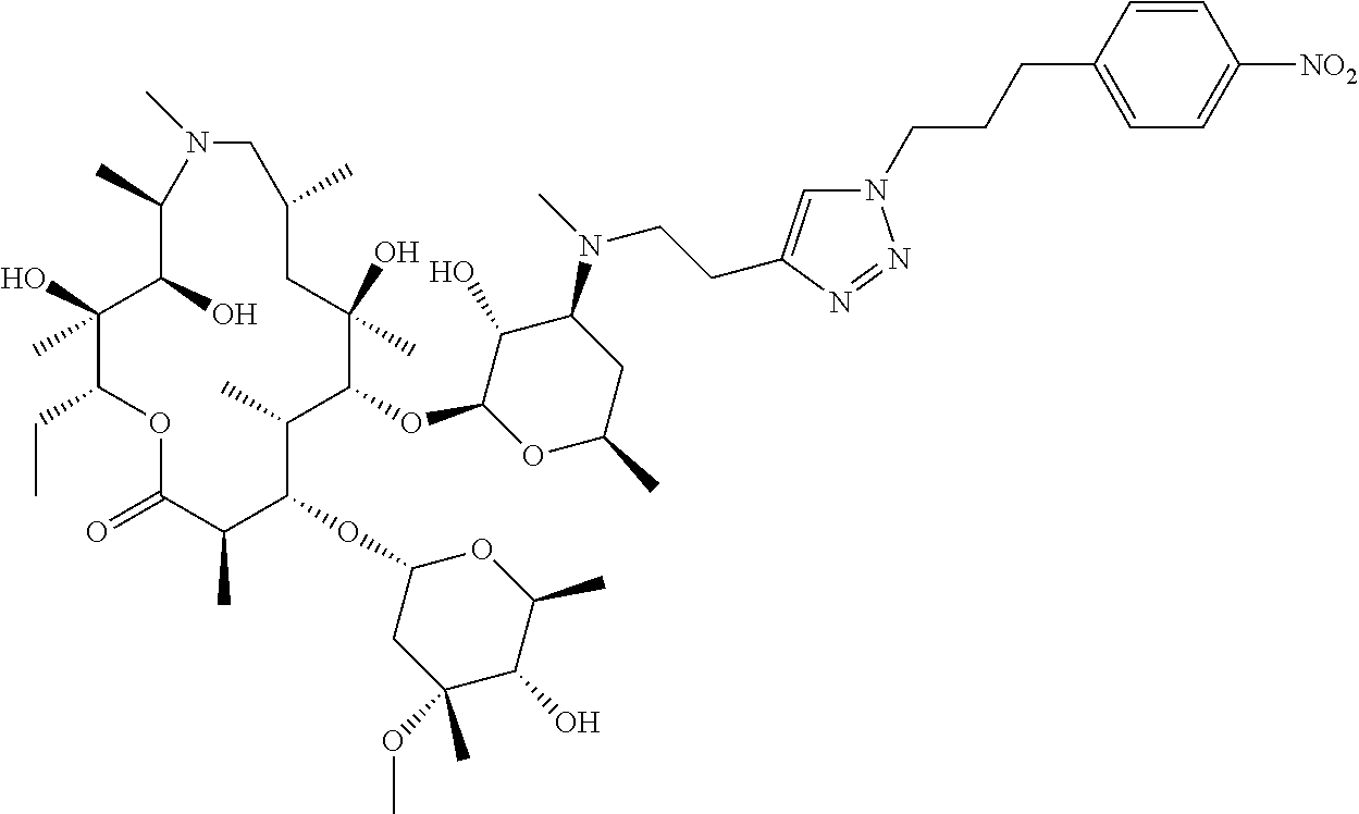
C1(O)C(OC2C(C)C(OC3CC(OC)(C)C(O)C(C)O3)C(C)C(=O)OC(CC)C(O)(C)C(O)C(C)N(C)CC(C)CC2(O)C)OC(C)CC1N(C)CCC1=CN(CCCC2=CC=C([NO2])C=C2)N=N1
